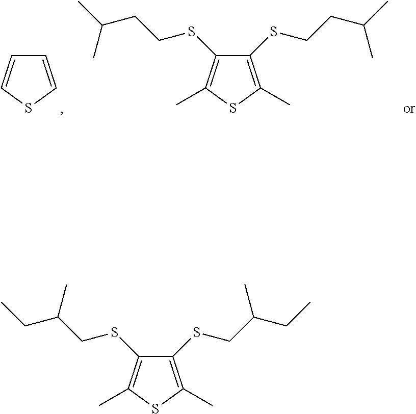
C1=CSC=C1.C1(SCCC(C)C)=C(C)SC(C)=C1SCCC(C)C.C1(SCC(CC)C)=C(C)SC(C)=C1SCC(CC)C
